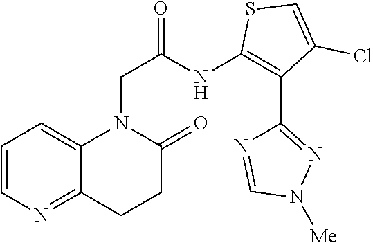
C1=CN=C2C(=C1)N(CC(=O)NC1=C(C3=NN([Me])C=N3)C(Cl)=CS1)C(=O)CC2
